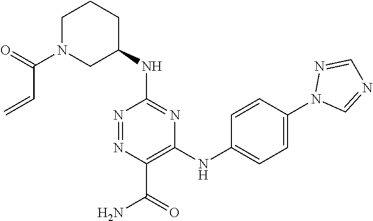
C1(NC2=NC(NC3=CC=C(N4C=NC=N4)C=C3)=C(C(=O)N)N=N2)CCCN(C(C=C)=O)C1
